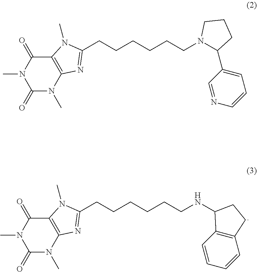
N1(C)C(=O)N(C)C2=C(C1=O)N(C)C(CCCCCCNC1C3=C(C=CC=C3)CC1)=N2.N1(C)C(=O)N(C)C2=C(C1=O)N(C)C(CCCCCCN1C(C3=CC=CN=C3)CCC1)=N2
